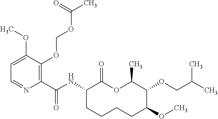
C1(C(NC2C(=O)OC(C)C(OCC(C)C)C(OC)CCCC2)=O)=C(OCOC(C)=O)C(OC)=CC=N1
